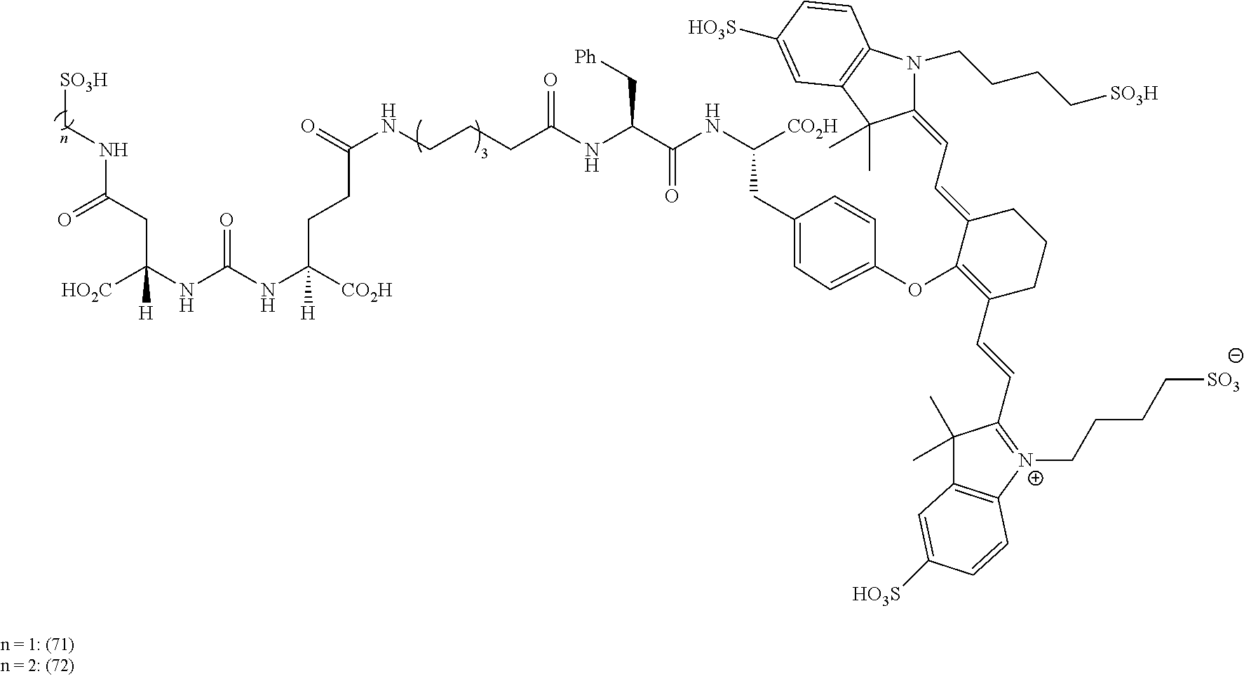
[HO2C]C(NC(NC([CO2H])([H])CCC(NCCCC(NC(C[Ph])C(=O)NC(CC1=CC=C(OC2=C(C=CC3=[N+](CCCC[SO3])C4=C(C3(C)C)C=C([HO3S])C=C4)CCCC2=CC=C2C(C)(C)C3=C(C=CC([HO3S])=C3)N2CCCC[SO3H])C=C1)[CO2H])=O)=O)=O)([H])CC(NC[SO3H])=O
